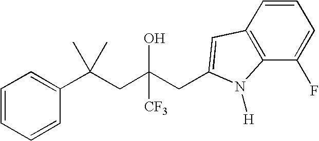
C1=CC(C(CC(CC2=CC3=C(C(F)=CC=C3)N2[H])(O)[CF3])(C)C)=CC=C1
